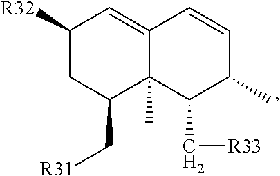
C1([R32])CC(C[R31])C2(C)C(=C1)C=CC(C)C2C[R33]
